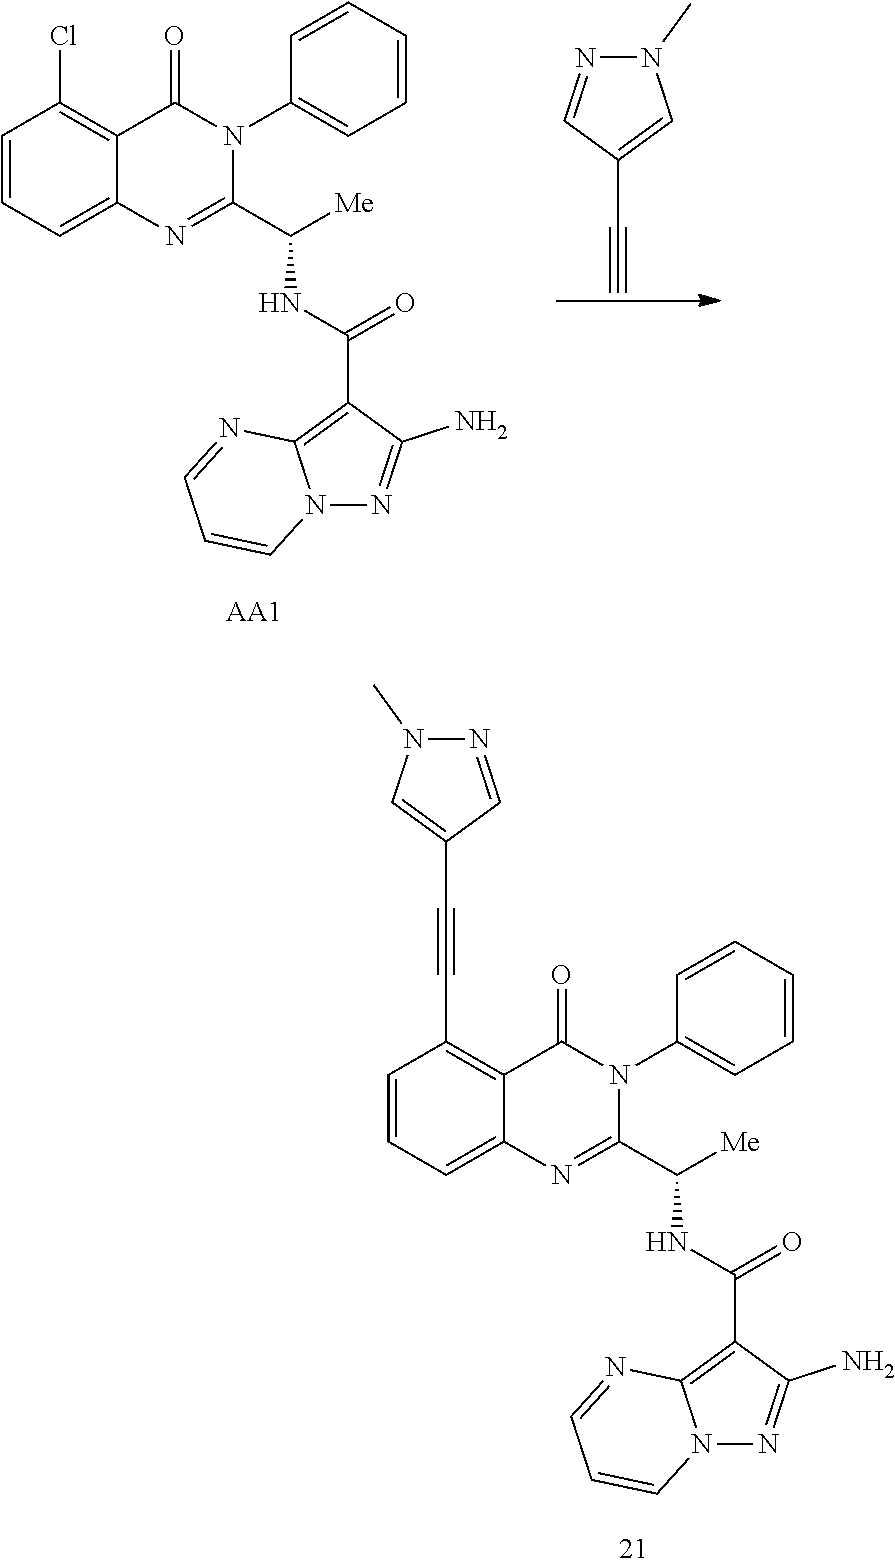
C1=CC=C2C(=C1C#CC1=CN(C)N=C1)C(=O)N(C1=CC=CC=C1)C(C([Me])NC(=O)C1=C3N(N=C1N)C=CC=N3)=N2.N1(C)N=CC(C#C)=C1.C1=CC=C2C(=C1Cl)C(=O)N(C1=CC=CC=C1)C(C([Me])NC(=O)C1=C3N(N=C1N)C=CC=N3)=N2.[AA1]
